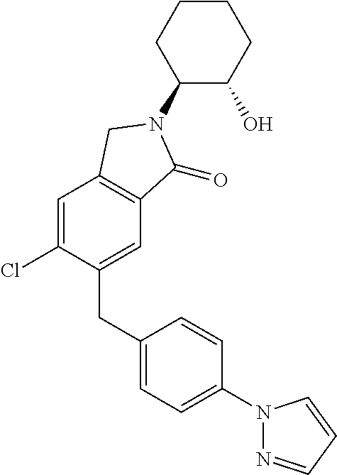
C1(CC2=CC=C(N3N=CC=C3)C=C2)=CC2=C(C=C1Cl)CN(C1C(O)CCCC1)C2=O
